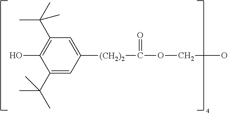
C1(C(C)(C)C)=CC([(CH2)2]C(OCO)=O)=CC(C(C)(C)C)=C1O
